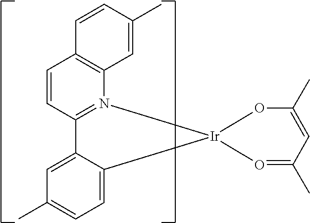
C1=CC2=N(C3=C1C=CC(C)=C3)[Ir]1(O=C(C)C=C(C)O1)C1=CC=C(C)C=C21
